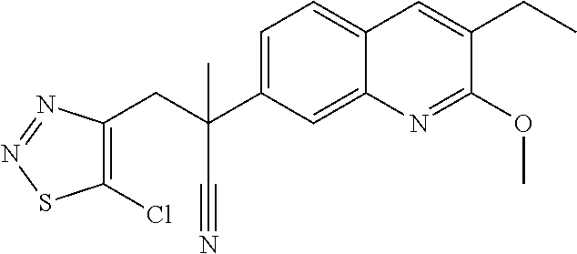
C1=C(C(CC2=C(Cl)SN=N2)(C#N)C)C=C2C(=C1)C=C(CC)C(OC)=N2
